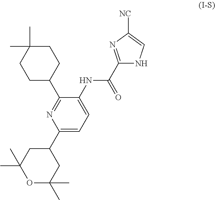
C1=C(NC(C2=NC([NC])=CN2)=O)C(C2CCC(C)(C)CC2)=NC(C2CC(C)(C)OC(C)(C)C2)=C1
